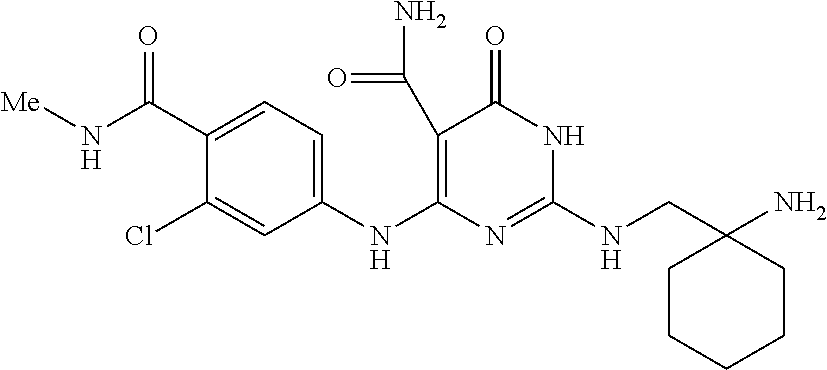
C1(C(N)=O)=C(NC2=CC=C(C(N[Me])=O)C(Cl)=C2)N=C(NCC2(N)CCCCC2)NC1=O
